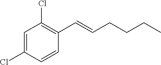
C1=C(Cl)C=CC(C=CCCCC)=C1Cl
